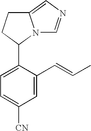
C1=C(C=CC)C(C2N3C(=CN=C3)CC2)=CC=C1[CN]
